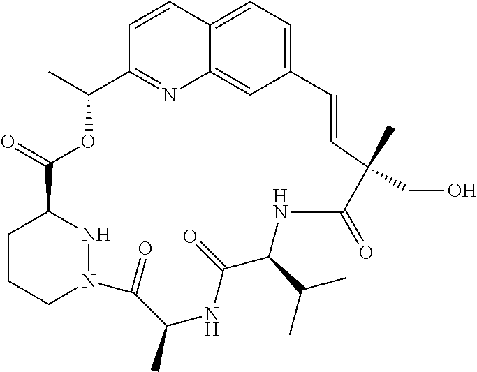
C12=CC=C3C(=C1)N=C(C=C3)C(C)OC(=O)C1CCCN(N1)C(=O)C(C)NC(=O)C(C(C)C)NC(=O)C(C)(CO)C=C2
